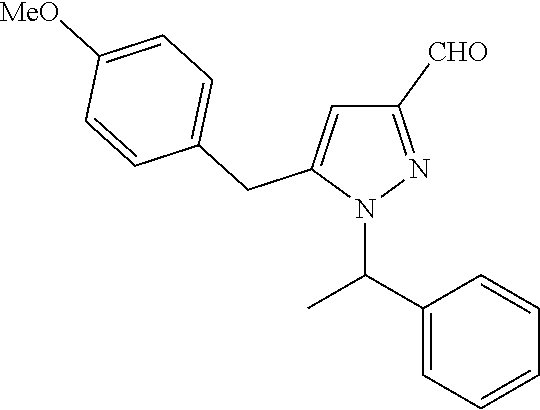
N1(C(C2=CC=CC=C2)C)N=C([CHO])C=C1CC1=CC=C([MeO])C=C1
